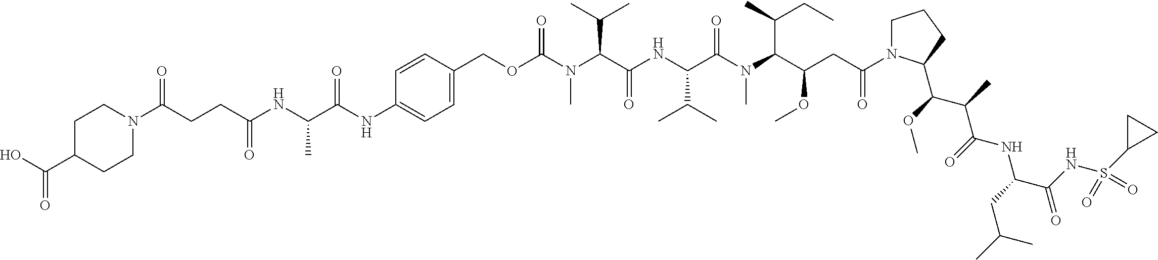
C1(NC(C(NC(CCC(N2CCC(C(O)=O)CC2)=O)=O)C)=O)=CC=C(COC(N(C(C(NC(C(N(C(C(CC(N2CCCC2C(C(C(=O)NC(C(NS(C2CC2)(=O)=O)=O)CC(C)C)C)OC)=O)OC)C(CC)C)C)=O)C(C)C)=O)C(C)C)C)=O)C=C1
